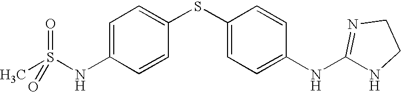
C1=C(NS(=O)(=O)C)C=CC(SC2=CC=C(NC3=NCCN3)C=C2)=C1
